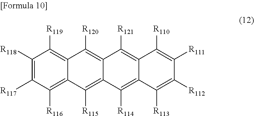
C1([R118])=C([R117])C([R116])=C2C(=C1[R119])C([R120])=C1C(=C2[R115])C([R114])=C2C(=C1[R121])C([R110])=C([R111])C([R112])=C2[R113]
